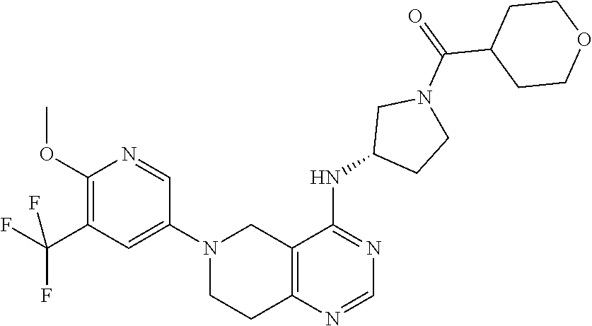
C1(N2CCC3=C(C2)C(NC2CCN(C(C4CCOCC4)=O)C2)=NC=N3)=CC(C(F)(F)F)=C(OC)N=C1
